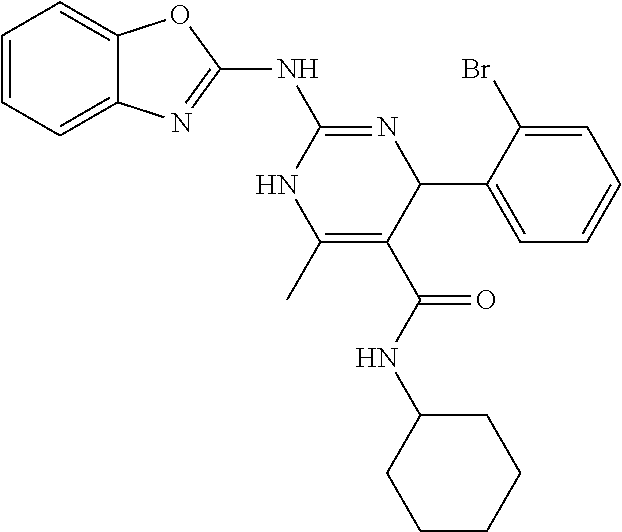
C1=CC=C2C(=C1)N=C(NC1=NC(C3=CC=CC=C3Br)C(C(=O)NC3CCCCC3)=C(C)N1)O2
